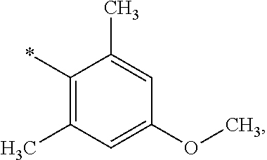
C1(*)=C(C)C=C(OC)C=C1C
